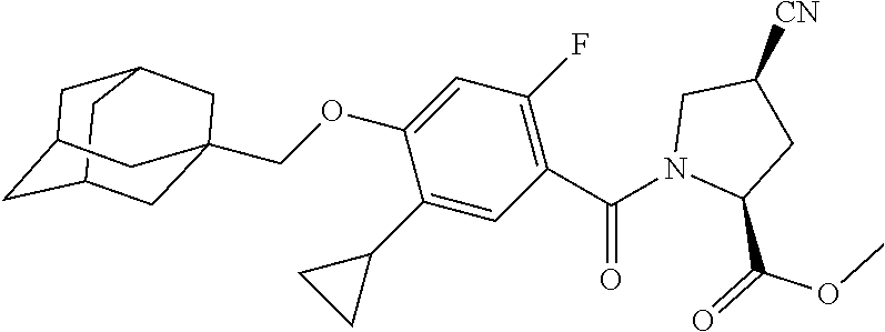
C12CC3CC(CC(COC4=CC(F)=C(C(N5C(C(=O)OC)CC([CN])C5)=O)C=C4C4CC4)(C3)C1)C2
